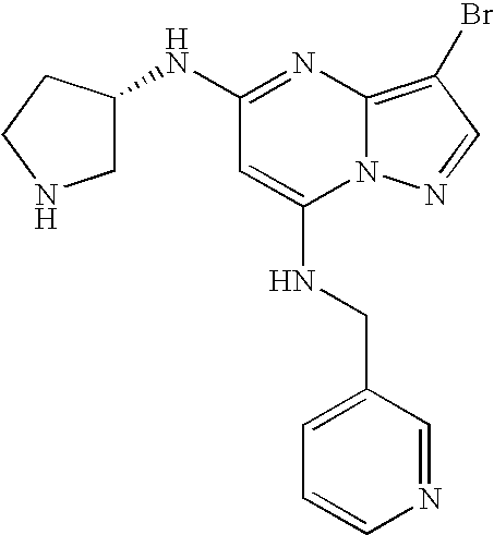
C1=CN=CC(CNC2=CC(NC3CNCC3)=NC3=C(Br)C=NN23)=C1
